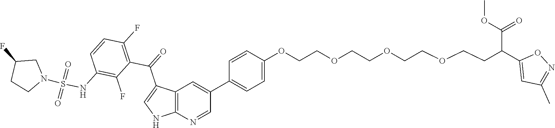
C1=CC(OCCOCCOCCOCCC(C2=CC(C)=NO2)C(OC)=O)=CC=C1C1=CC2=C(N=C1)NC=C2C(C1=C(F)C=CC(NS(=O)(=O)N2CC(F)CC2)=C1F)=O
